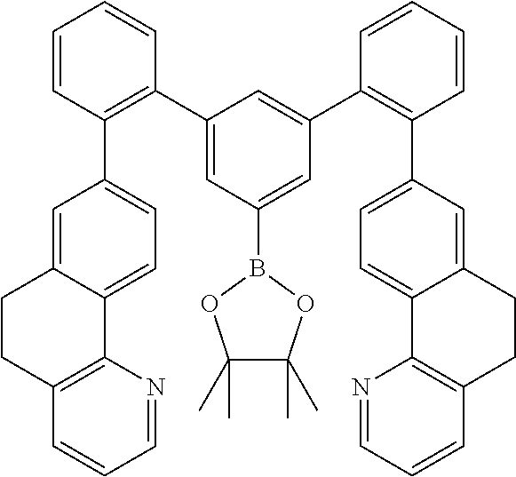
C1=CC(C2=CC=C3C(=C2)CCC2=C3N=CC=C2)=C(C2=CC(B3OC(C)(C)C(C)(C)O3)=CC(C3=C(C4=CC=C5C(=C4)CCC4=C5N=CC=C4)C=CC=C3)=C2)C=C1
